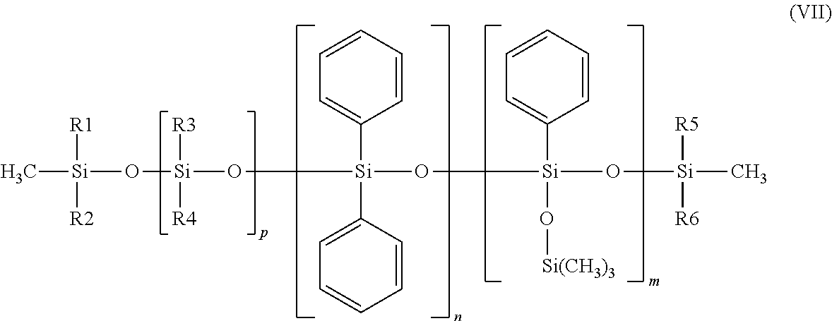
C[Si](O[Si]([R3])([R4])O[Si](O[Si](O[Si(CH3)3])(C1=CC=CC=C1)O[Si](C)([R5])[R6])(C1=CC=CC=C1)C1=CC=CC=C1)([R1])[R2]
